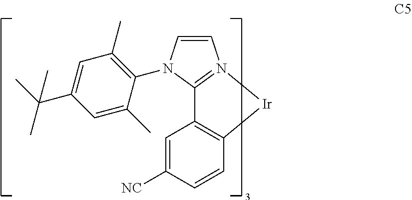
C1=CN(C2=C(C)C=C(C(C)(C)C)C=C2C)C2=N1[Ir]C1=C2C=C([NC])C=C1
